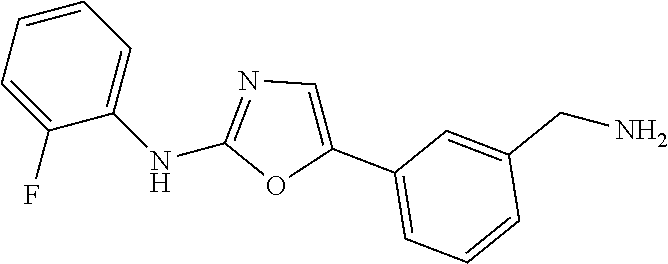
C1=CC=C(F)C(NC2=NC=C(C3=CC=CC(CN)=C3)O2)=C1
